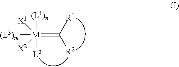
C(=[M]([L2])([(L1)n])([X1])([(L3)m])[X2])([R1])[R2]
